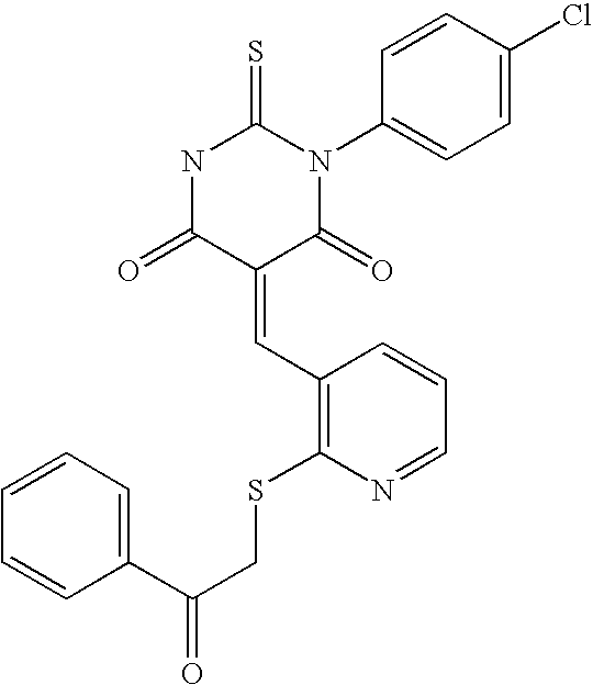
C1=CC(N2C(=S)NC(=O)C(=CC3=C(SCC(C4=CC=CC=C4)=O)N=CC=C3)C2=O)=CC=C1Cl
